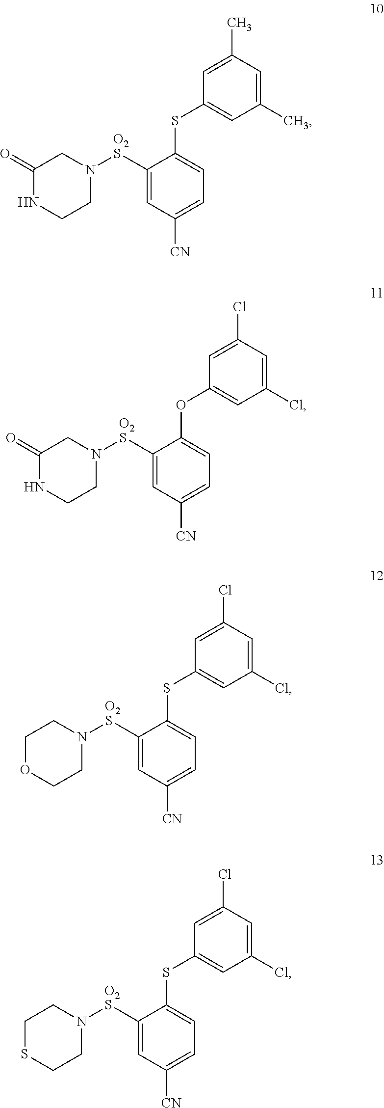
C1(=O)NCCN([O2S]C2=CC([CN])=CC=C2SC2=CC(C)=CC(C)=C2)C1.C1(=O)NCCN([O2S]C2=CC([CN])=CC=C2OC2=CC(Cl)=CC(Cl)=C2)C1.C1OCCN([O2S]C2=CC([CN])=CC=C2SC2=CC(Cl)=CC(Cl)=C2)C1.C1SCCN([O2S]C2=CC([CN])=CC=C2SC2=CC(Cl)=CC(Cl)=C2)C1
